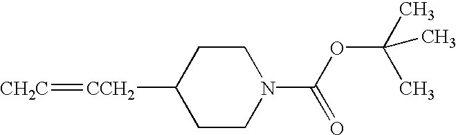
C1CN(C(OC(C)(C)C)=O)CCC1[CCH2]=[CH2C]
